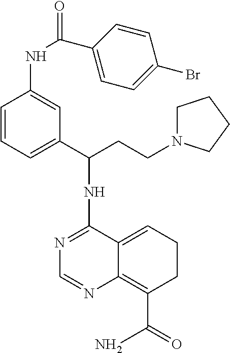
N1=C(NC(C2=CC=CC(NC(C3=CC=C(Br)C=C3)=O)=C2)CCN2CCCC2)C2=CCCC(C(=O)N)=C2N=C1
